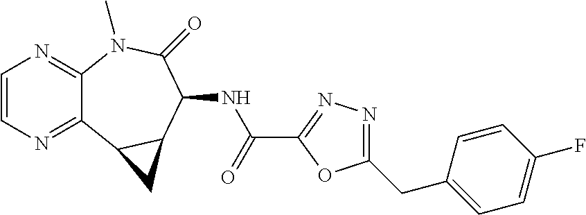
C1=CN=C2C(=N1)N(C)C(=O)C(NC(C1=NN=C(CC3=CC=C(F)C=C3)O1)=O)C1C2C1
